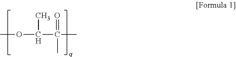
COC(C(C)(=O)C)C
